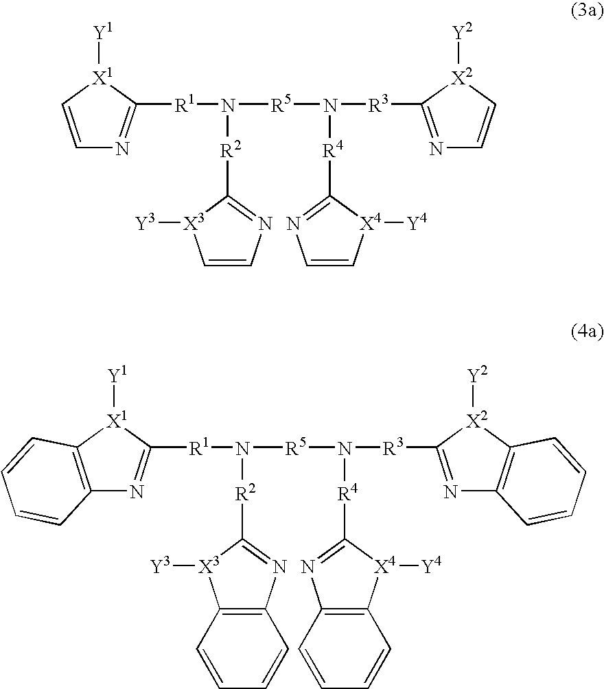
C1=C[X1]([Y1])C([R1]N([R2]C2=NC=C[X3]2[Y3])[R5]N([R3]C2=NC=C[X2]2[Y2])[R4]C2=NC=C[X4]2[Y4])=N1.C12=C([X1]([Y1])C([R1]N([R2]C3=NC4=C([X3]3[Y3])C=CC=C4)[R5]N([R3]C3=NC4=C([X2]3[Y2])C=CC=C4)[R4]C3=NC4=C([X4]3[Y4])C=CC=C4)=N1)C=CC=C2
